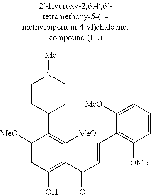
C1=CC=C([MeO])C(C=CC(C2=C(O)C=C([MeO])C(C3CCN([Me])CC3)=C2[MeO])=O)=C1[OMe]
